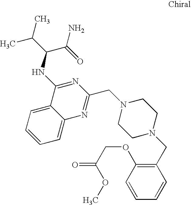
C1=CC=C2C(=C1)C(NC(C(C)C)C(=O)N)=NC(CN1CCN(CC3=C(OCC(=O)OC)C=CC=C3)CC1)=N2
